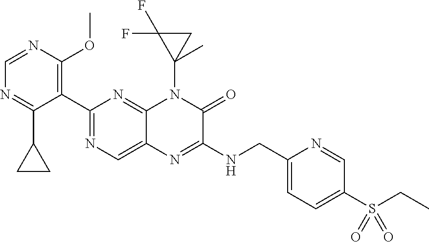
C1=NC(OC)=C(C2=NC=C3C(=N2)N(C2(C)CC2(F)F)C(=O)C(NCC2=CC=C(S(=O)(=O)CC)C=N2)=N3)C(C2CC2)=N1
